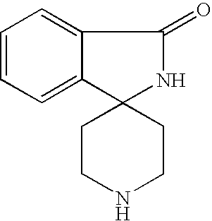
C12=CC=CC=C1C1(NC2=O)CCNCC1
